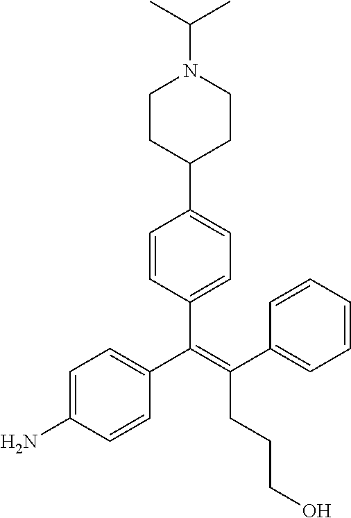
C(=C(C1=CC=CC=C1)CCCO)(C1=CC=C(N)C=C1)C1=CC=C(C2CCN(C(C)C)CC2)C=C1
